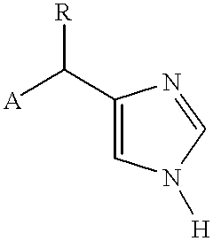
C1(C([A])[R])=CN([H])C=N1
